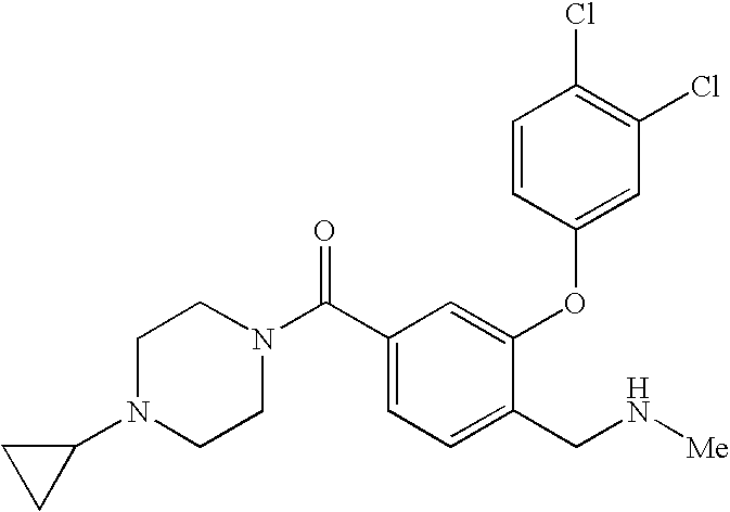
C1(C(N2CCN(C3CC3)CC2)=O)=CC=C(CN[Me])C(OC2=CC(Cl)=C(Cl)C=C2)=C1
